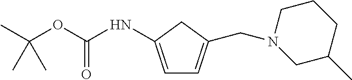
C1=C(NC(OC(C)(C)C)=O)CC(CN2CC(C)CCC2)=C1
